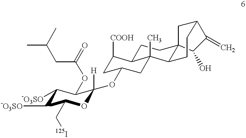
C1([-O3SO])C([-O3SO])C(C[125I])OC([H])(OC2CC([COOH])C3CCC45CC(CCC4C3(C)C2)C(=C)C5O)C1OC(CC(C)C)=O
